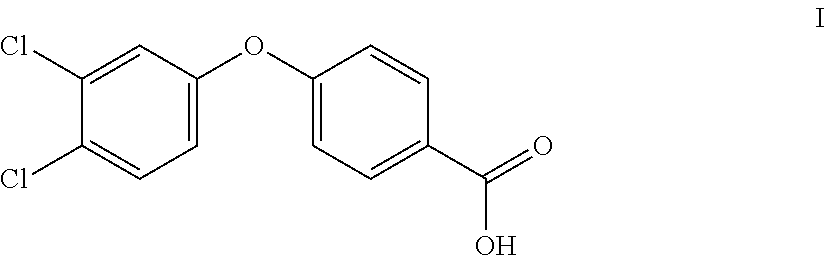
C1=C(OC2=CC=C(Cl)C(Cl)=C2)C=CC(C(=O)O)=C1
